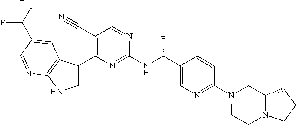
C1(C#N)=C(C2=CNC3=C2C=C(C(F)(F)F)C=N3)N=C(NC(C2=CN=C(N3CCN4C(C3)CCC4)C=C2)C)N=C1
